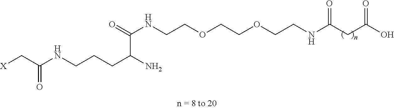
O=C(NCCOCCOCCNC(CC(O)=O)=O)C(N)CCCNC(C[X])=O
